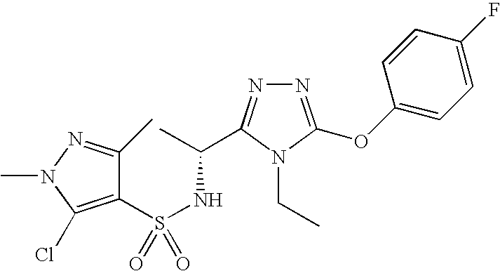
S(NC(C)C1=NN=C(OC2=CC=C(F)C=C2)N1CC)(=O)(=O)C1=C(Cl)N(C)N=C1C
